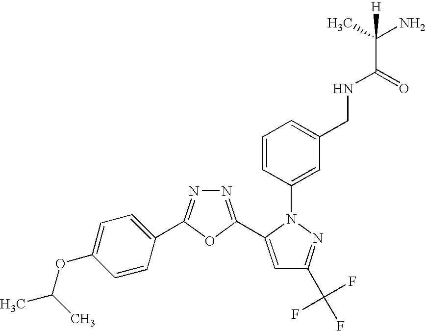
N1=C(C2=CC(C(F)(F)F)=NN2C2=CC(CNC(C(C)(N)[H])=O)=CC=C2)OC(C2=CC=C(OC(C)C)C=C2)=N1
